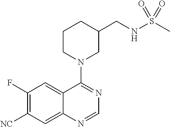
C1(F)=C([NC])C=C2C(=C1)C(N1CC(CNS(C)(=O)=O)CCC1)=NC=N2
